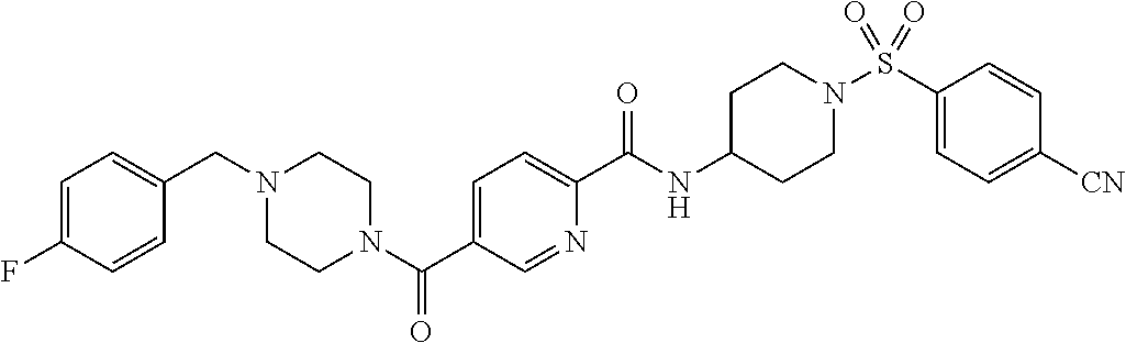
C1(F)=CC=C(CN2CCN(C(C3=CC=C(C(NC4CCN(S(C5=CC=C([CN])C=C5)(=O)=O)CC4)=O)N=C3)=O)CC2)C=C1
